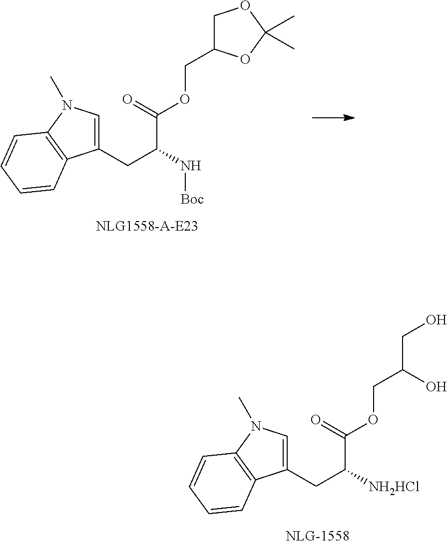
C1(CC(N[Boc])C(=O)OCC2COC(C)(C)O2)=CN(C)C2=C1C=CC=C2.C1(CC([NH2HCl])C(=O)OCC(CO)O)=CN(C)C2=C1C=CC=C2
